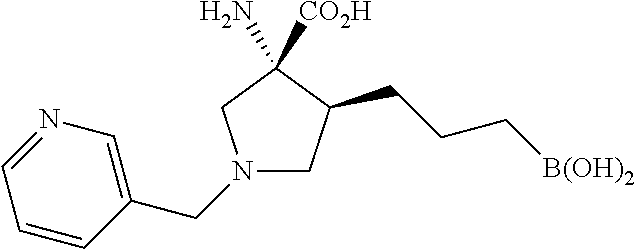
N1(CC2=CN=CC=C2)CC(CCC[B(OH)2])C(N)([CO2H])C1
